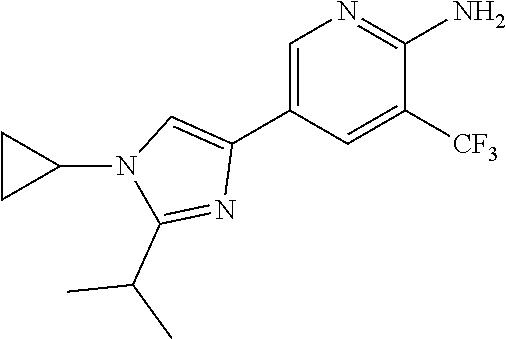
C1=C(C2=CN(C3CC3)C(C(C)C)=N2)C=C([CF3])C(N)=N1
